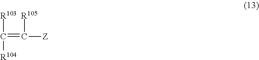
[R103]C([R104])=C([R105])[Z]
